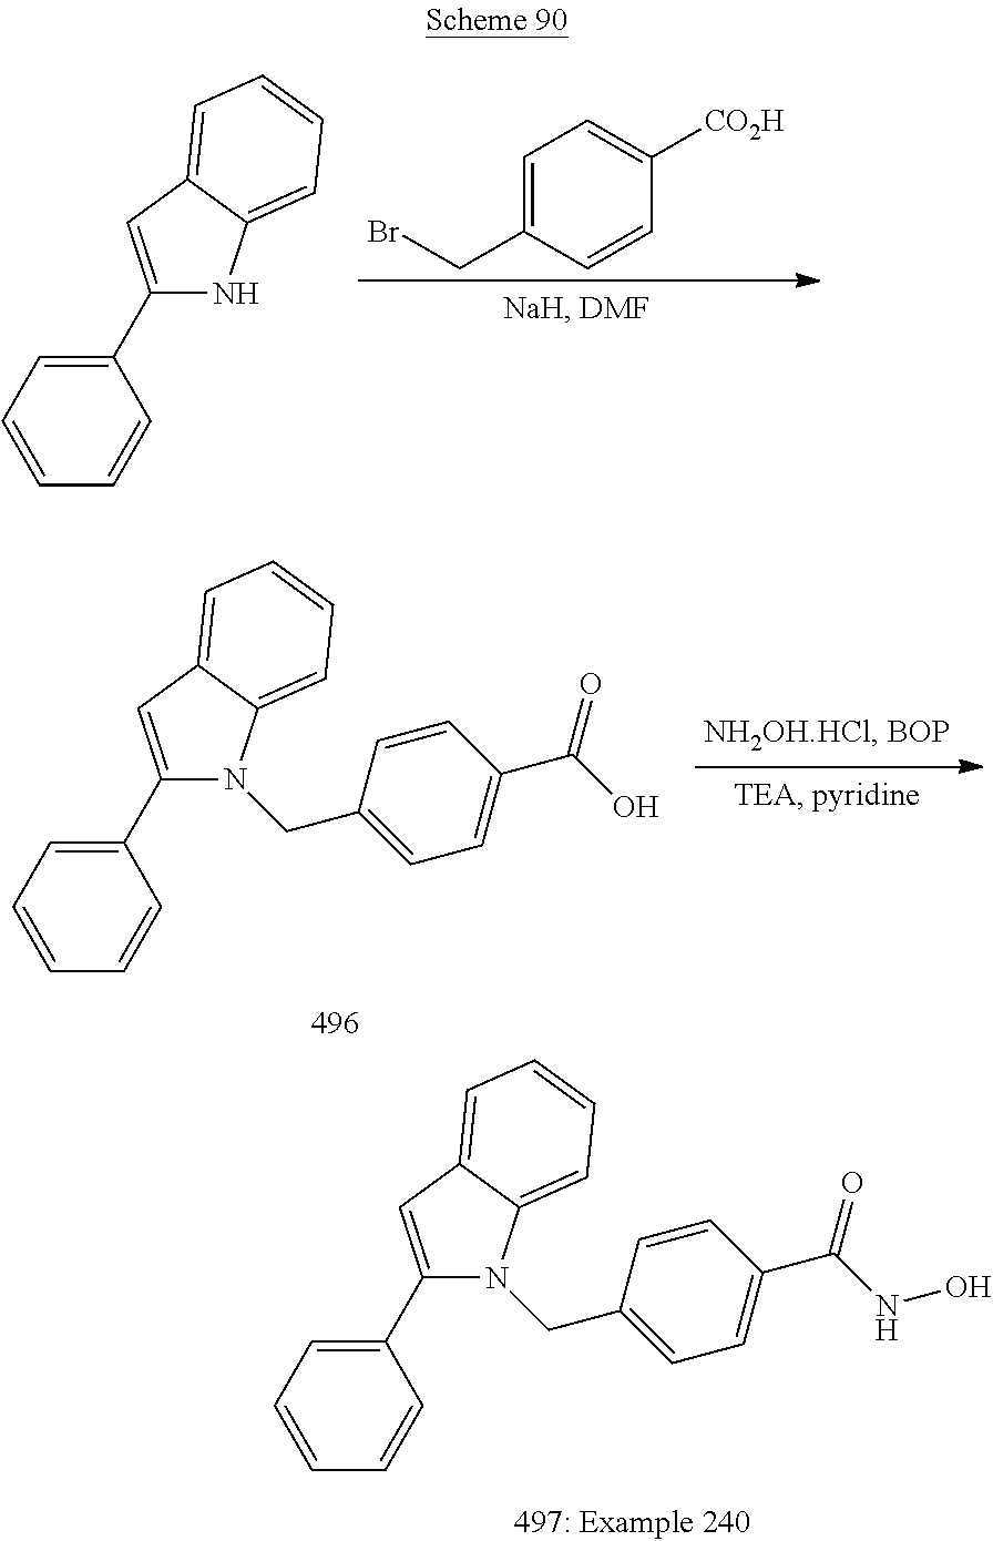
C1(C2=CC3=CC=CC=C3N2)=CC=CC=C1.C1=C(CBr)C=CC([CO2H])=C1.C1(C2=CC3=CC=CC=C3N2CC2=CC=C(C(O)=O)C=C2)=CC=CC=C1.C1(C2=CC3=CC=CC=C3N2CC2=CC=C(C(NO)=O)C=C2)=CC=CC=C1
